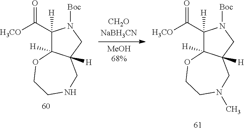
C1(C([H3CO])=O)([H])C2([H])C([H])(CN1[Boc])CNCCO2.C1(C([H3CO])=O)([H])C2([H])C([H])(CN1[Boc])CN(C)CCO2
